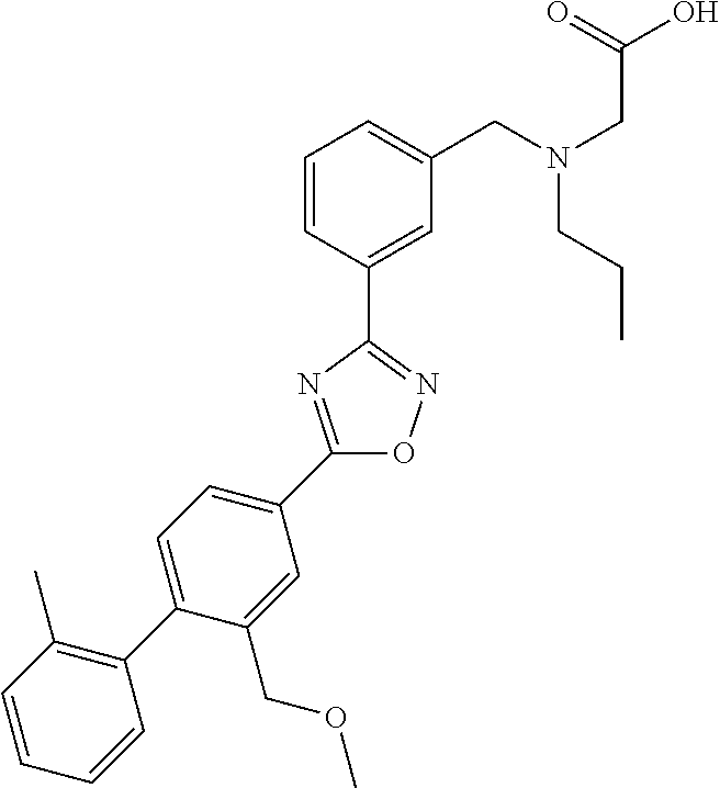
C1=CC(C2=NOC(C3=CC=C(C4=C(C)C=CC=C4)C(COC)=C3)=N2)=CC(CN(CC(O)=O)CCC)=C1
